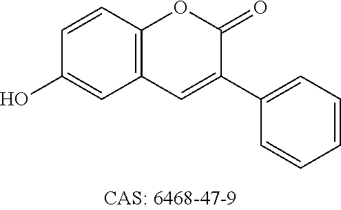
C1=CC2=C(C=C1O)C=C(C1=CC=CC=C1)C(=O)O2
